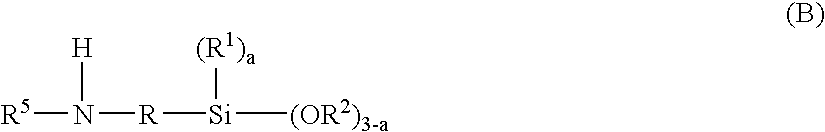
[R]([Si]([(OR2)3-a])[(R1)a])N([R5])[H]
